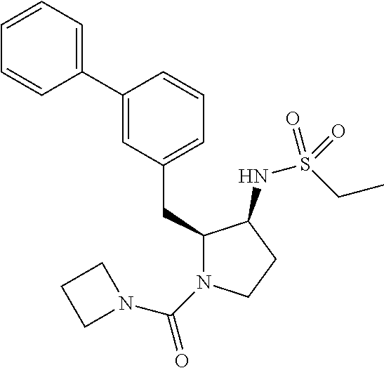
C1(CC2N(C(=O)N3CCC3)CCC2NS(CC)(=O)=O)=CC=CC(C2=CC=CC=C2)=C1
